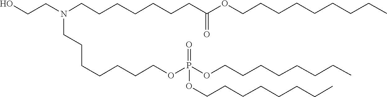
C(COP(OCCCCCCCN(CCCCCCCC(=O)OCCCCCCCCC)CCO)(=O)OCCCCCCCC)CCCCCC
